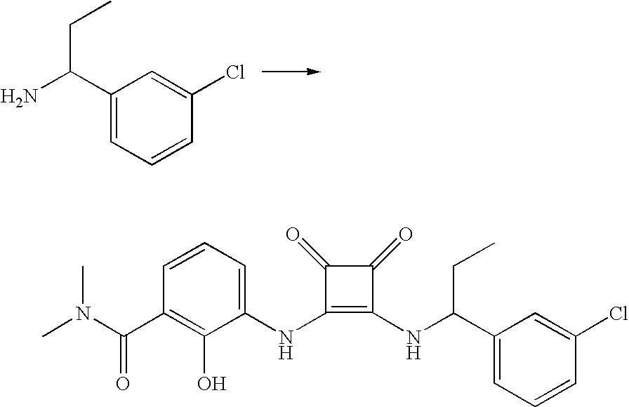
NC(CC)C1=CC=CC(Cl)=C1.CN(C(C1=C(O)C(NC2=C(NC(C3=CC=CC(Cl)=C3)CC)C(=O)C2=O)=CC=C1)=O)C
